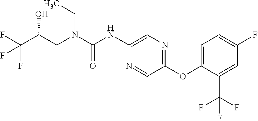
C(C(F)(F)F)(O)CN(CC)C(=O)NC1=CN=C(OC2=CC=C(F)C=C2C(F)(F)F)C=N1
